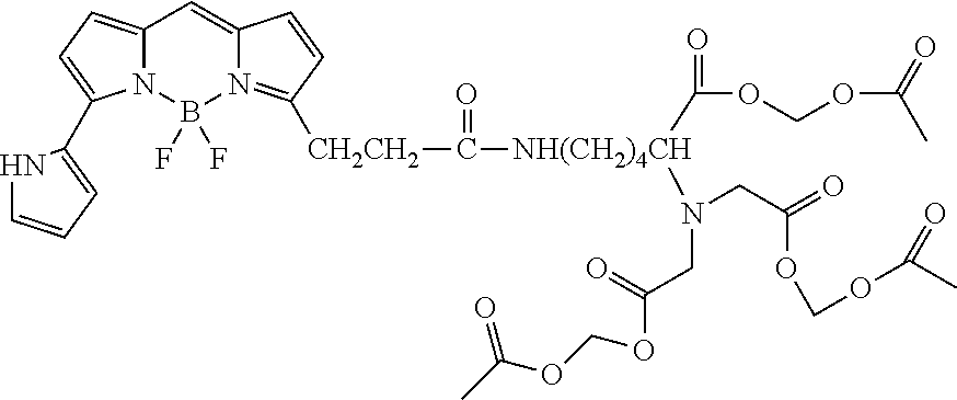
C12=CC=C(C3=CC=CN3)N1B(F)(F)N1=C([CH2CH2]C([NH(CH2)4CH](C(OCOC(C)=O)=O)N(CC(OCOC(C)=O)=O)CC(OCOC(=O)C)=O)=O)C=CC1=C2
